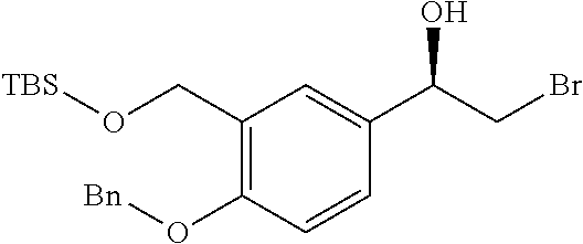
BrCC(C1=CC(CO[TBS])=C(O[Bn])C=C1)O
